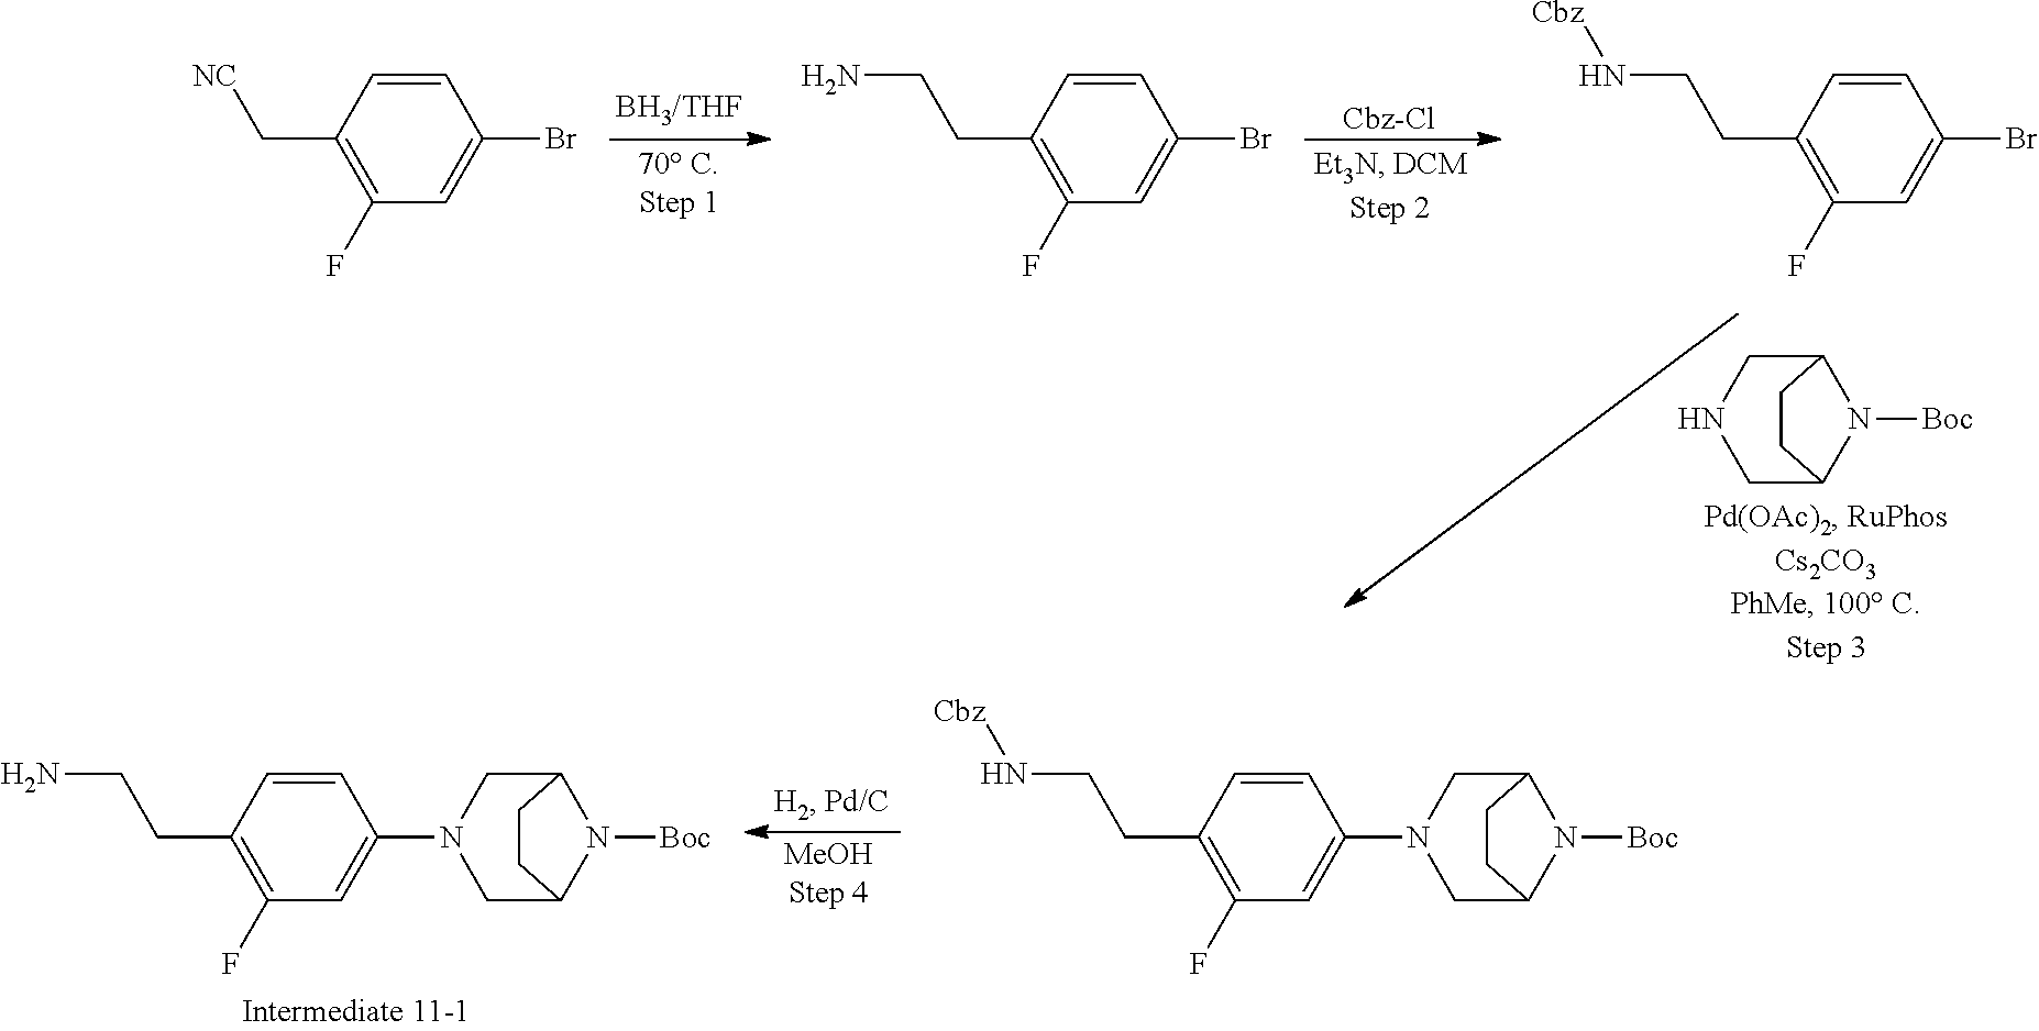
[Cbz-Cl].C12CNCC(N1[Boc])CC2.C1=CC(C[NC])=C(F)C=C1Br.C1=CC(CCN)=C(F)C=C1Br.C1=CC(CCN[Cbz])=C(F)C=C1Br.C1=CC(CCN)=C(F)C=C1N1CC2N([Boc])C(C1)CC2.C1=CC(CCN[Cbz])=C(F)C=C1N1CC2N([Boc])C(C1)CC2
